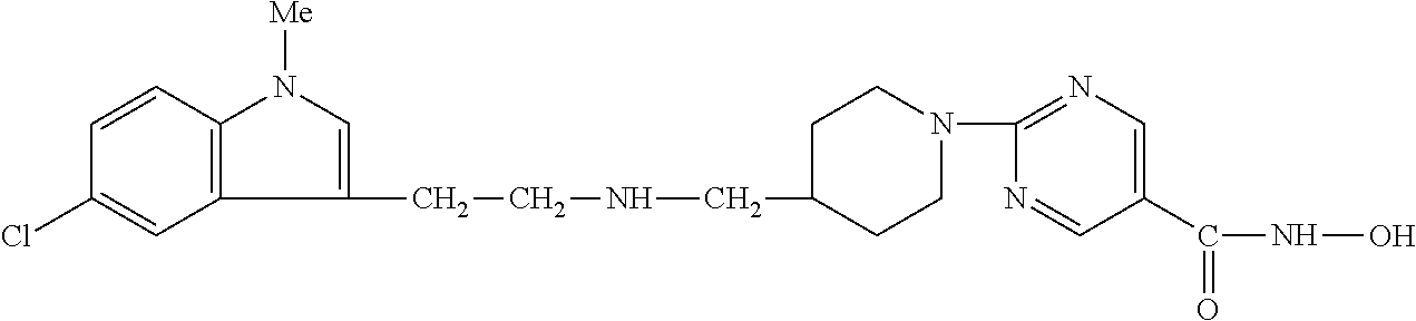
C1CN(C2=NC=C(C(=O)NO)C=N2)CCC1CNCCC1=CN([Me])C2=C1C=C(Cl)C=C2
